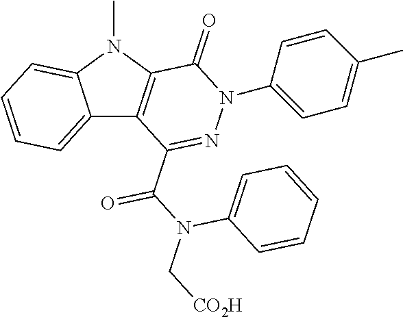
C12=CC=CC=C1N(C)C1=C2C(C(N(C[CO2H])C2=CC=CC=C2)=O)=NN(C2=CC=C(C)C=C2)C1=O
